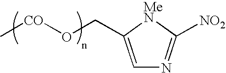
C1=C(CO[CO]C)[MeN]C([NO2])=N1
